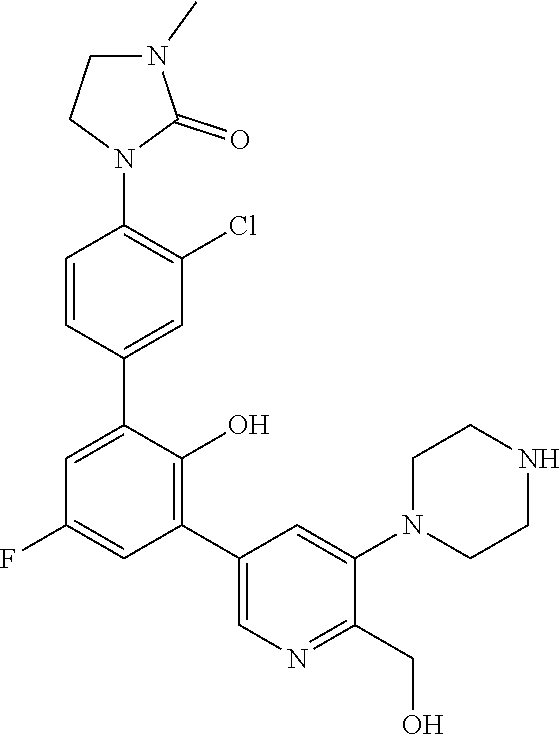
C1=C(C2=CC(Cl)=C(N3C(=O)N(C)CC3)C=C2)C(O)=C(C2=CN=C(CO)C(N3CCNCC3)=C2)C=C1F
